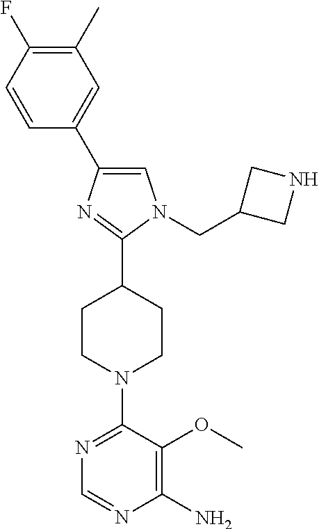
C1=C(C2=CC(C)=C(F)C=C2)N=C(C2CCN(C3=NC=NC(N)=C3OC)CC2)N1CC1CNC1
